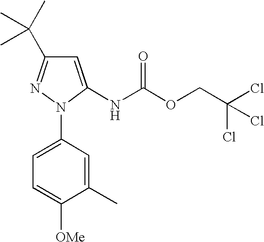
N1(C2=CC=C([OMe])C(C)=C2)C(NC(OCC(Cl)(Cl)Cl)=O)=CC(C(C)(C)C)=N1
